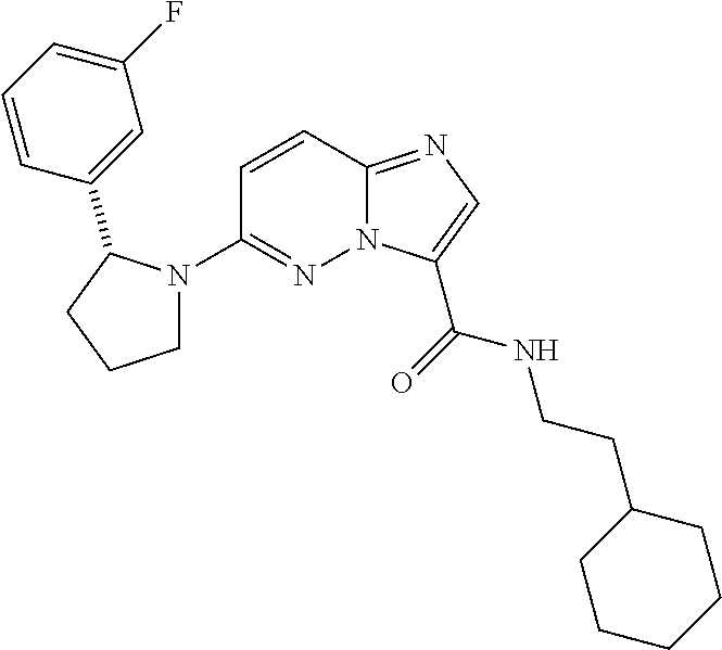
N12C(=NC=C1C(=O)NCCC1CCCCC1)C=CC(N1CCCC1C1=CC(F)=CC=C1)=N2
